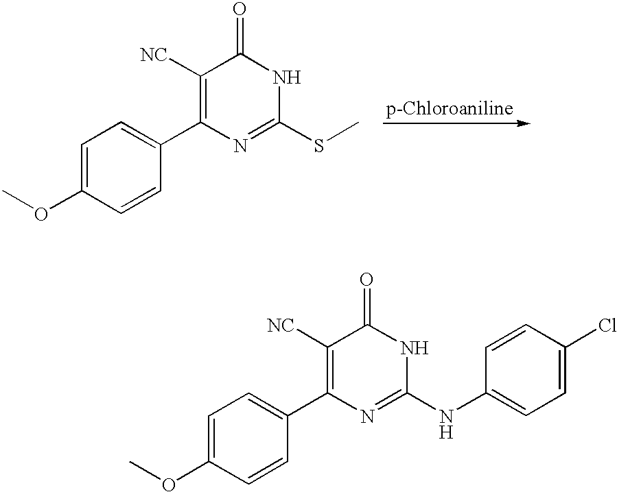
C1([NC])=C(C2=CC=C(OC)C=C2)N=C(NC2=CC=C(Cl)C=C2)NC1=O.C1([NC])=C(C2=CC=C(OC)C=C2)N=C(SC)NC1=O
